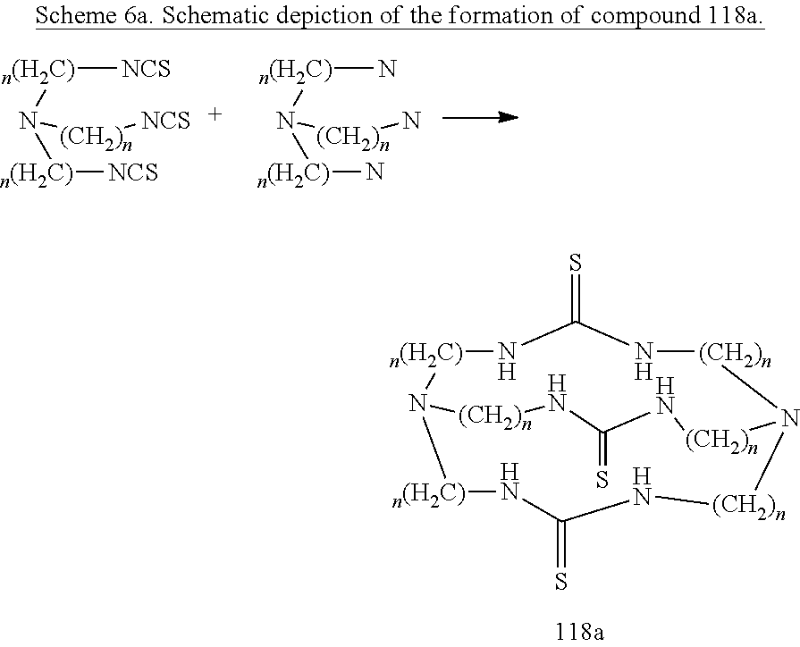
[n(H2C)]1NC(=S)N[(CH2)n]N2[(CH2)n]NC(=S)N[(CH2)n]N1[n(H2C)]NC(=S)N[(CH2)n]2.[n(H2C)]([NCS])N([n(H2C)][NCS])[(CH2)n][NCS].[n(H2C)](N)N([n(H2C)]N)[(CH2)n]N
